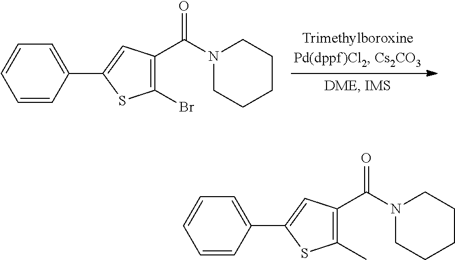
C1=CC(C2=CC(C(N3CCCCC3)=O)=C(Br)S2)=CC=C1.C1=CC(C2=CC(C(N3CCCCC3)=O)=C(C)S2)=CC=C1
